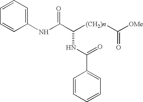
C1(NC(C([(CH2)n]C([OMe])=O)NC(C2=CC=CC=C2)=O)=O)=CC=CC=C1
